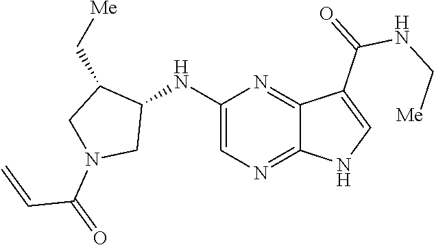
C1(NC2C(C[Me])CN(C(C=C)=O)C2)=CN=C2C(=N1)C(C(NC[Me])=O)=CN2
